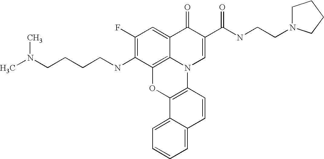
C1(F)=C(NCCCCN(C)C)C2=C3C(=C1)C(=O)C(C(=O)NCCN1CCCC1)=CN3C1=C(O2)C2=CC=CC=C2C=C1
